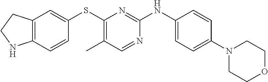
C1(N2CCOCC2)=CC=C(NC2=NC(SC3=CC4=C(C=C3)NCC4)=C(C)C=N2)C=C1
